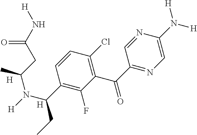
C1=C(N([H])[H])N=CC(C(=O)C2=C(Cl)C=CC(C(N([H])C(CC(N[H])=O)C)CC)=C2F)=N1.[H].[H]
